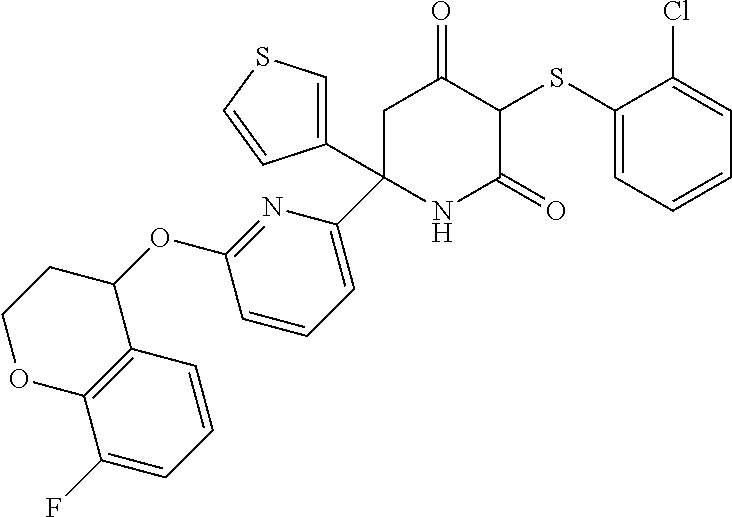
C1(SC2C(=O)CC(C3=CSC=C3)(C3=CC=CC(OC4CCOC5=C4C=CC=C5F)=N3)NC2=O)=CC=CC=C1Cl
